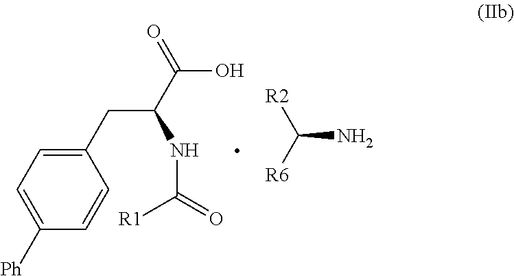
C1([Ph])=CC=C(CC(C(O)=O)NC(=O)[R1])C=C1.C(N)([R6])[R2]
